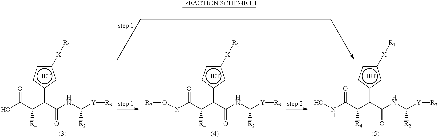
c1([X][R1])ccc(C(C(C(O)=O)[R4])C(NC([Y][R3])[R2])=O)c1.c1([X][R1])ccc(C(C(C(NO[R7])=O)[R4])C(NC([Y][R3])[R2])=O)c1.c1([X][R1])ccc(C(C(C(NO)=O)[R4])C(NC([Y][R3])[R2])=O)c1.[REACTION SCHEME III]
